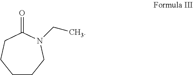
C1CCN(CC)C(=O)CC1
